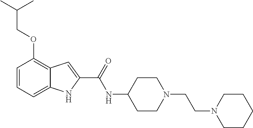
C1=CC=C2C(=C1OCC(C)C)C=C(C(=O)NC1CCN(CCN3CCCCC3)CC1)N2
